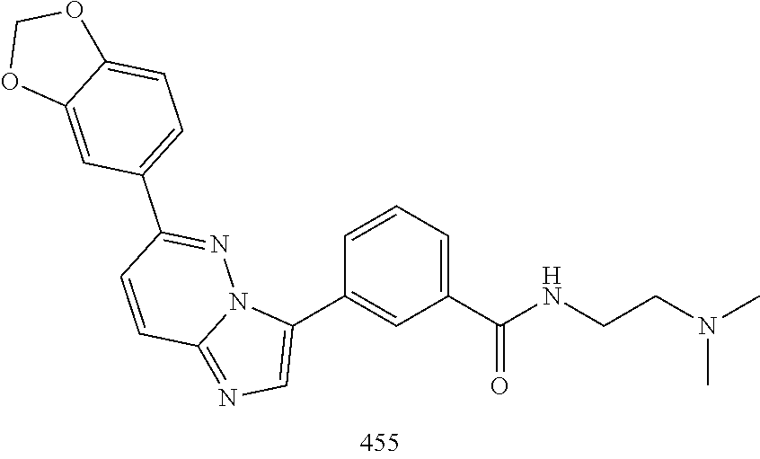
N(C)(CCNC(C1=CC=CC(C2=CN=C3C=CC(C4=CC=C5C(=C4)OCO5)=NN32)=C1)=O)C
